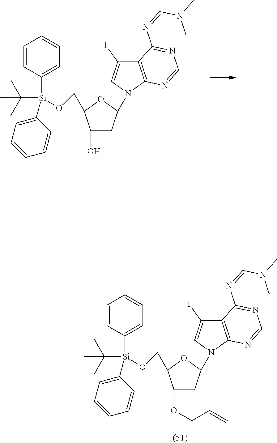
C1(O)CC(N2C=C(I)C3=C2N=CN=C3N=CN(C)C)OC1CO[Si](C1=CC=CC=C1)(C(C)(C)C)C1=CC=CC=C1.C1(OCC=C)CC(N2C=C(I)C3=C2N=CN=C3N=CN(C)C)OC1CO[Si](C1=CC=CC=C1)(C(C)(C)C)C1=CC=CC=C1
